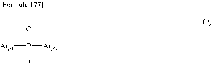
[Arp1]P(*)([Arp2])=O
